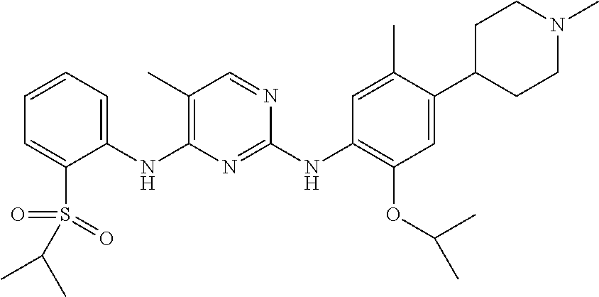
C1(NC2=C(C)C=NC(NC3=C(OC(C)C)C=C(C4CCN(C)CC4)C(C)=C3)=N2)=CC=CC=C1S(=O)(=O)C(C)C
